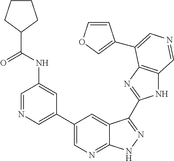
C1=NC=C(C2=CN=C3C(=C2)C(C2=NC4=C(N2)C=NC=C4C2=COC=C2)=NN3)C=C1NC(C1CCCC1)=O
